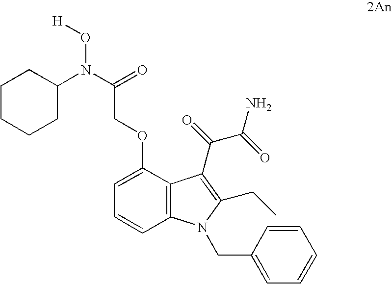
C12=C(C(OCC(N(O[H])C3CCCCC3)=O)=CC=C1)C(C(=O)C(=O)N)=C(CC)N2CC1=CC=CC=C1
